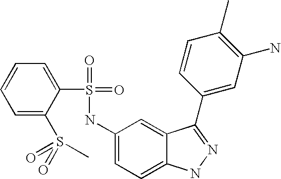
C1=CC=C(S(=O)(=O)C)C(S(=O)(=O)NC2=CC=C3C(=C2)C(C2=CC(N)=C(C)C=C2)=NN3)=C1
